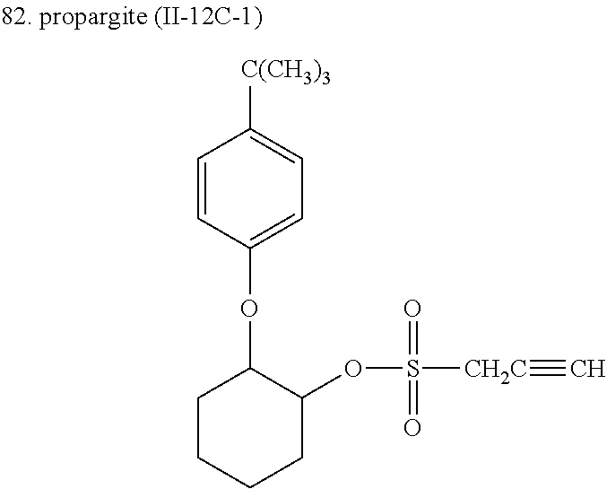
C1=CC(OC2CCCCC2OS(=O)(=O)[CH2C]#C)=CC=C1[C(CH3)3]
